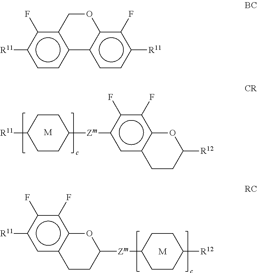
c12c(ccc([R11])c1F)-c1c(c(F)c([R11])cc1)OC2.[M].[R11]C1CCC([Zm]c2cc3c(c(F)c2F)OC([R12])CC3)CC1.[M].[R12]C1CCC([Zm]C2Oc3c(cc([R11])c(F)c3F)CC2)CC1
